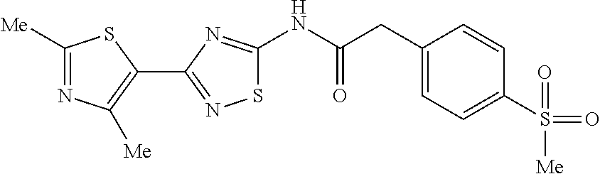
N(C(=O)CC1=CC=C(S(=O)(=O)[Me])C=C1)C1=NC(C2=C([Me])N=C([Me])S2)=NS1
